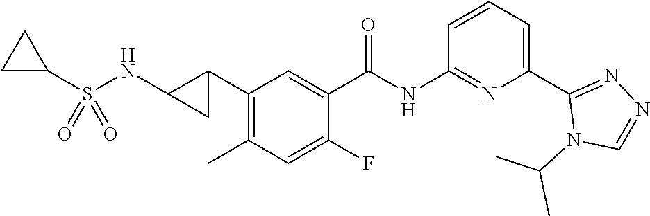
C1(C2C(NS(C3CC3)(=O)=O)C2)=C(C)C=C(F)C(C(NC2=NC(C3=NN=CN3C(C)C)=CC=C2)=O)=C1
